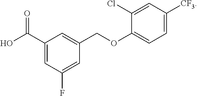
C1(C(O)=O)=CC(F)=CC(COC2=CC=C([CF3])C=C2Cl)=C1
